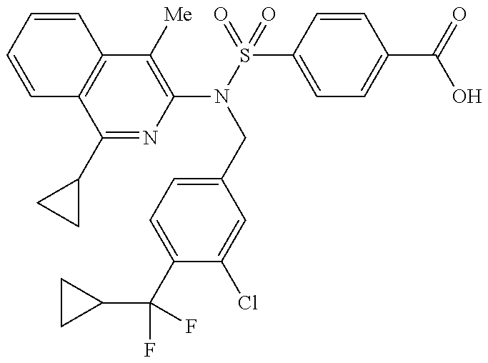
C1=CC=CC2=C1C(C1CC1)=NC(N(S(=O)(C1=CC=C(C(=O)O)C=C1)=O)CC1=CC=C(C(C3CC3)(F)F)C(Cl)=C1)=C2[Me]
